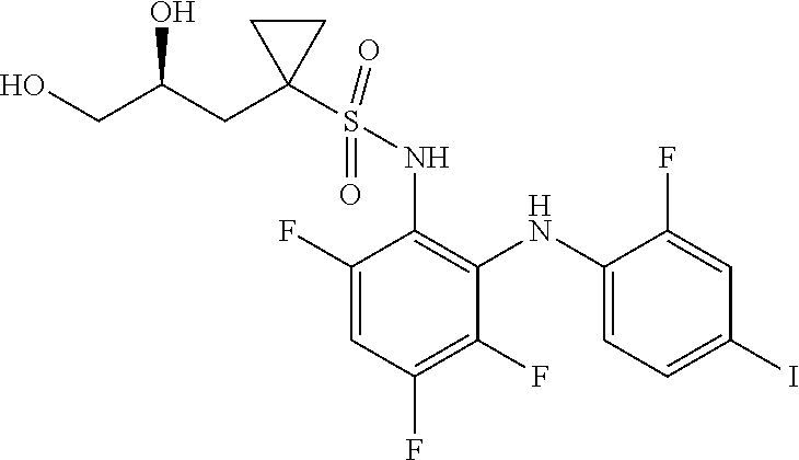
C1(F)=CC(F)=C(F)C(NC2=CC=C(I)C=C2F)=C1NS(C1(CC(CO)O)CC1)(=O)=O
